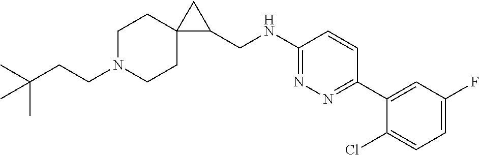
C(N1CCC2(CC1)C(CNC1=NN=C(C3=CC(F)=CC=C3Cl)C=C1)C2)CC(C)(C)C
